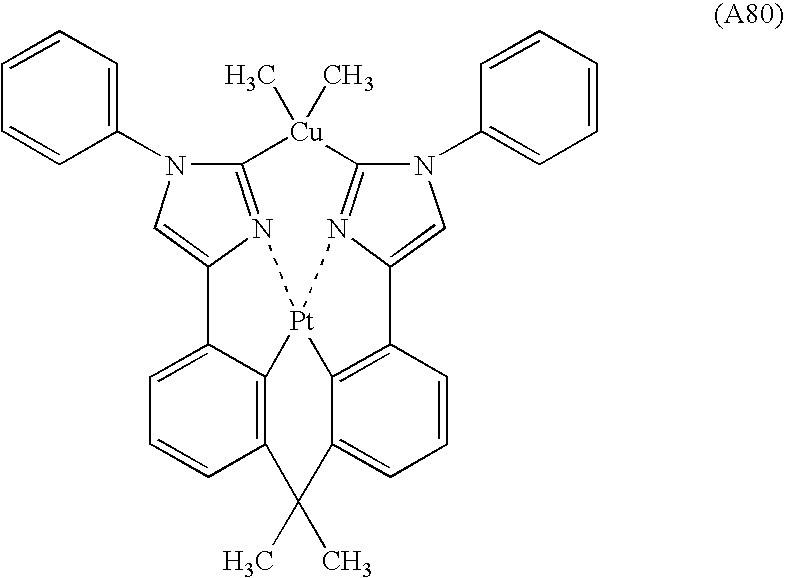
C12=N3C(=CN1C1=CC=CC=C1)C1=CC=CC4=C1[Pt]31N3=C(N(C5=CC=CC=C5)C=C3C3=C1C(=CC=C3)C4(C)C)[Cu]2(C)C
